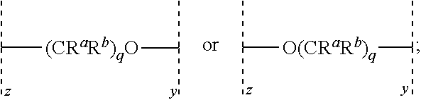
[(CRaRb)qO](C(C)C)C(C)C.[O(CRaRb)q](C(C)C)C(C)C
